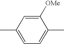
CC1=CC=C(C)C([OMe])=C1
